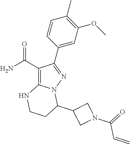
C1(C(N)=O)=C2N(N=C1C1=CC(OC)=C(C)C=C1)C(C1CN(C(=O)C=C)C1)CCN2
